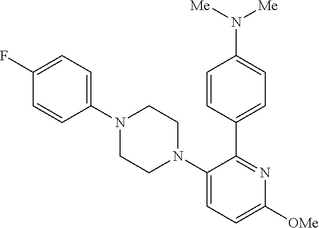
C1=C(F)C=CC(N2CCN(C3=CC=C([OMe])N=C3C3=CC=C(N([Me])[Me])C=C3)CC2)=C1
